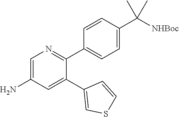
C1=C(N)C=C(C2=CSC=C2)C(C2=CC=C(C([NHBoc])(C)C)C=C2)=N1
